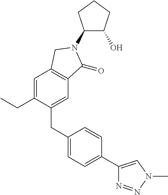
C1(CC2=CC=C(C3=CN(C)N=N3)C=C2)=CC2=C(C=C1CC)CN(C1C(O)CCC1)C2=O
